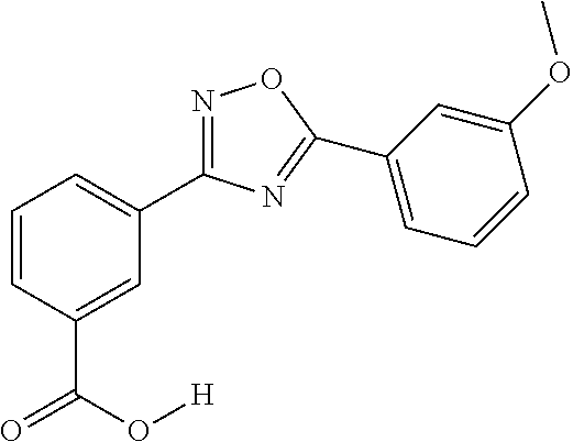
C1=CC(C(O[H])=O)=CC(C2=NOC(C3=CC=CC(OC)=C3)=N2)=C1
